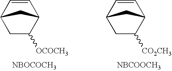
C1=CC2CC([OCOCH3])C1C2.[NBOCOCH3].C1=CC2CC([CO2CH3])C1C2.[NBCOOCH3]
